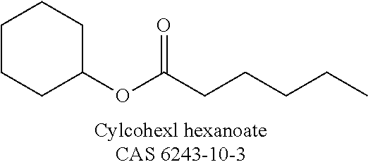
C1CCC(OC(CCCCC)=O)CC1
